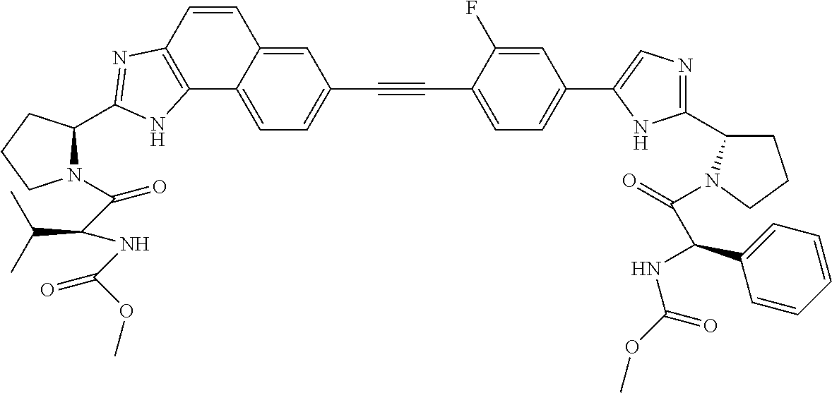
C1(C2=CN=C(C3CCCN3C(=O)C(C3=CC=CC=C3)NC(OC)=O)N2)=CC=C(C#CC2=CC=C3C(=C2)C=CC2=C3NC(C3N(C(C(NC(=O)OC)C(C)C)=O)CCC3)=N2)C(F)=C1
